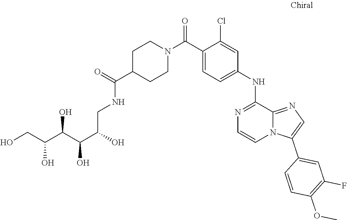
C1=CN=C(NC2=CC=C(C(N3CCC(C(NCC(C(C(C(CO)O)O)O)O)=O)CC3)=O)C(Cl)=C2)C2=NC=C(C3=CC(F)=C(OC)C=C3)N12
